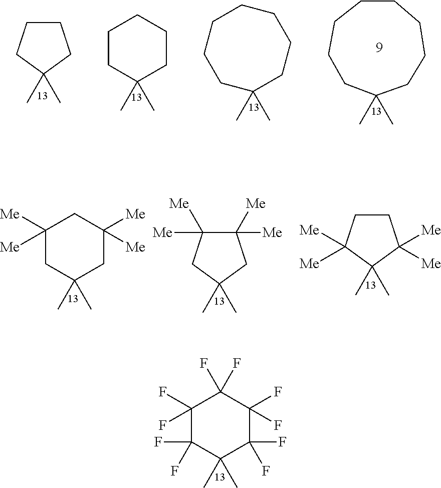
C1CCCCCCC(C)(C)C1.C1CCC(C)(C)C1.C1CC(C)(C)CCC1.C1(C)(C)CCCCCCC1.C1([Me])([Me])CC(C)(C)CC([Me])([Me])C1.C1([Me])([Me])C([Me])([Me])CC(C)(C)C1.C1CC([Me])([Me])C(C)(C)C1([Me])[Me].C1(F)(F)C(F)(F)C(C)(C)C(F)(F)C(F)(F)C1(F)F
